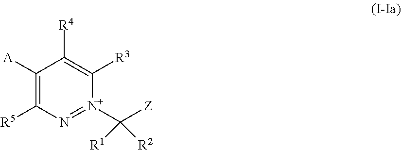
[A]C1=C([R5])N=[N+](C([Z])([R2])[R1])C([R3])=C1[R4]
